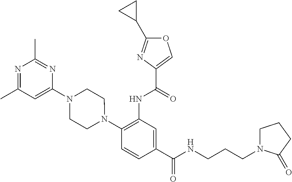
C1(NC(=O)C2=COC(C3CC3)=N2)=C(N2CCN(C3=CC(C)=NC(C)=N3)CC2)C=CC(C(=O)NCCCN2CCCC2=O)=C1
